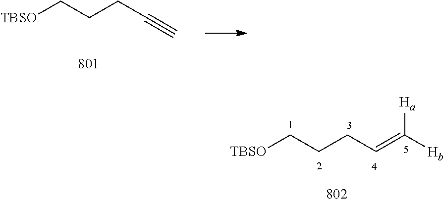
[TBSO]CCCC#C.[TBSO]CCCC=C([Hb])[Ha]
